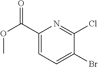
C1(C(OC)=O)=CC=C(Br)C(Cl)=N1
